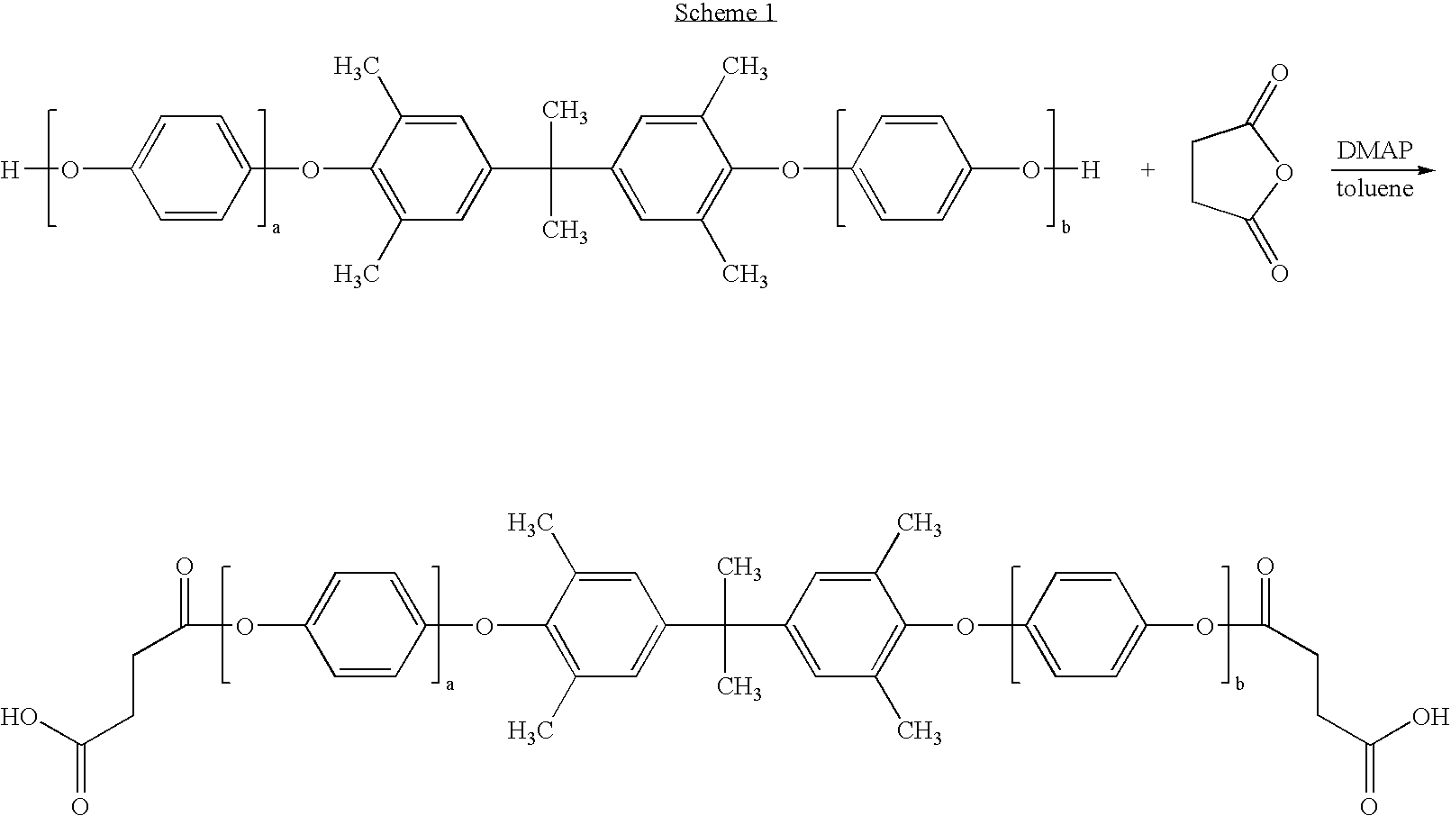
C1=C(OC(=O)CCC(O)=O)C=CC(OC2=C(C)C=C(C(C)(C)C3=CC(C)=C(OC4=CC=C(OC(=O)CCC(O)=O)C=C4)C(C)=C3)C=C2C)=C1.C1=C(O[H])C=CC(OC2=C(C)C=C(C(C)(C)C3=CC(C)=C(OC4=CC=C(O[H])C=C4)C(C)=C3)C=C2C)=C1.C1CC(=O)OC1=O
